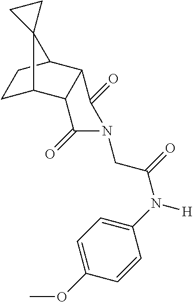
C1(N([H])C(=O)CN2C(=O)C3C(C4CCC3C43CC3)C2=O)=CC=C(OC)C=C1
